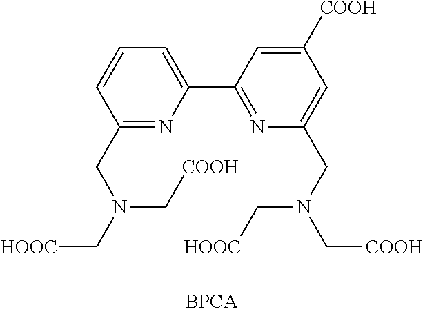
C1(CN(C[HOOC])C[COOH])=NC(C2=NC(CN(C[COOH])C[HOOC])=CC([COOH])=C2)=CC=C1
